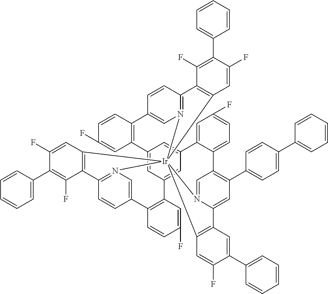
C12=CC3=CC(=C1)C1=CC(F)=CC=C1C1=C(C4=CC=C(C5=CC=CC=C5)C=C4)C=C4N(=C1)[Ir]15(N6=C(C=CC(=C6)C6=C3C=C(F)C=C6)C3=C1C=C(F)C(C1=CC=CC=C1)=C3F)(N1=C(C=CC(=C1)C1=C2C=C(F)C=C1)C1=C5C=C(F)C(C2=CC=CC=C2)=C1F)C1=C4C=C(C2=CC=CC=C2)C(F)=C1
